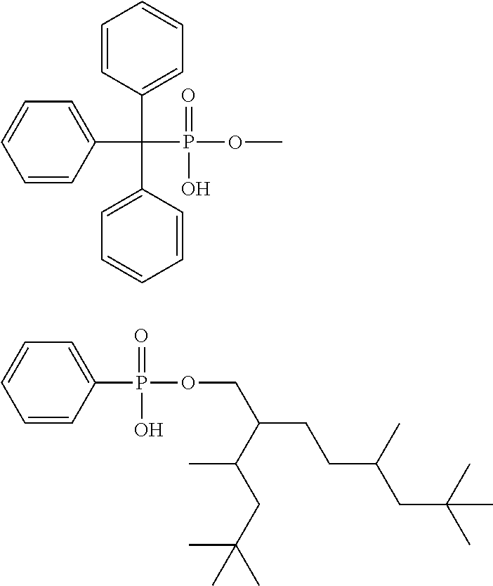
C1(C(P(OC)(=O)O)(C2=CC=CC=C2)C2=CC=CC=C2)=CC=CC=C1.C1=CC(P(OCC(CCC(CC(C)(C)C)C)C(CC(C)(C)C)C)(=O)O)=CC=C1
